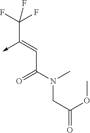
C(C(N(CC(=O)OC)C)=O)=C(->C)C(F)(F)F
